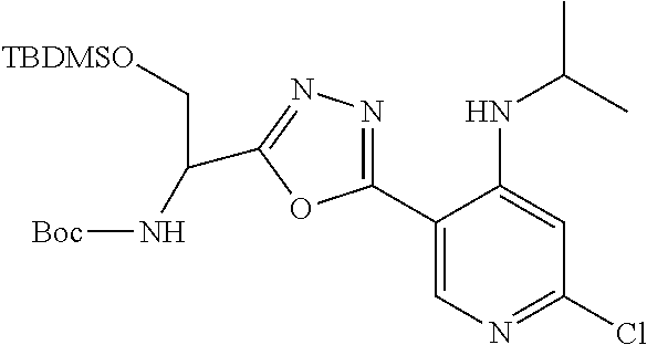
C1(C2=NN=C(C(C[TBDMSO])N[Boc])O2)=CN=C(Cl)C=C1NC(C)C
